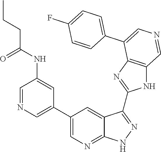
C1=NC=C(C2=CN=C3C(=C2)C(C2=NC4=C(N2)C=NC=C4C2=CC=C(F)C=C2)=NN3)C=C1NC(CCC)=O
